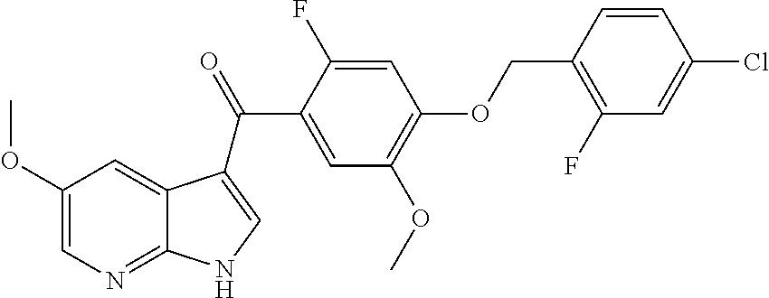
C1(OC)=CN=C2C(=C1)C(C(C1=CC(OC)=C(OCC3=C(F)C=C(Cl)C=C3)C=C1F)=O)=CN2
